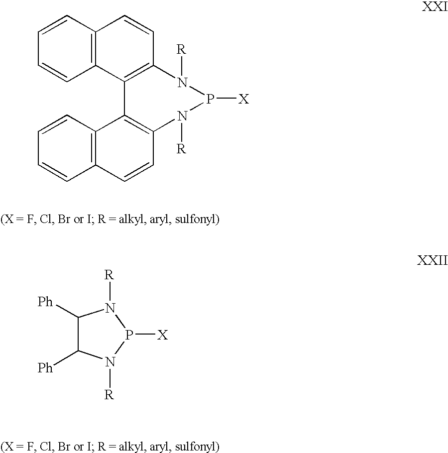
C1=CC=CC2=C1C=CC1=C2C2=C(C=CC3=C2C=CC=C3)N([R])P([X])N1[R].C1([Ph])C([Ph])N([R])P([X])N1[R]
